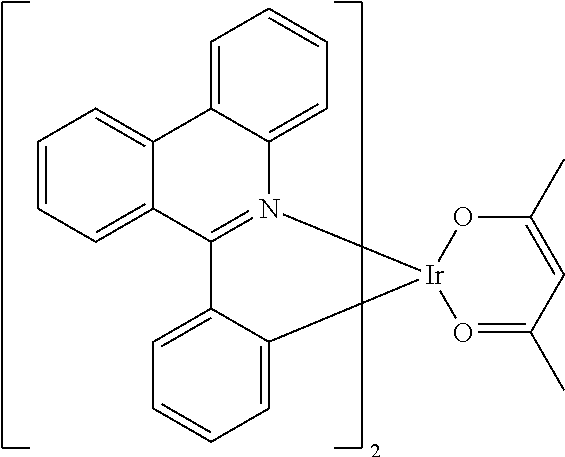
C12=CC=CC=C1C1=CC=CC=C1N1=C2C2=CC=CC=C2[Ir]12O=C(C)C=C(C)O2
